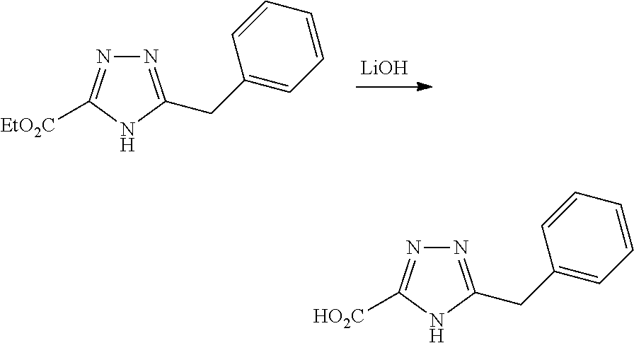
N1=C(CC2=CC=CC=C2)NC([EtO2C])=N1.[LiOH].N1=C(CC2=CC=CC=C2)NC([HO2C])=N1
